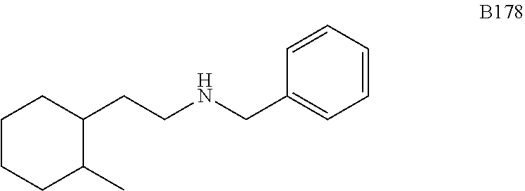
C1CCC(C)C(CCNCC2=CC=CC=C2)C1
